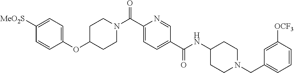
C1=CC(OC2CCN(C(C3=CC=C(C(NC4CCN(CC5=CC=CC([OCF3])=C5)CC4)=O)C=N3)=O)CC2)=CC=C1[MeO2S]
